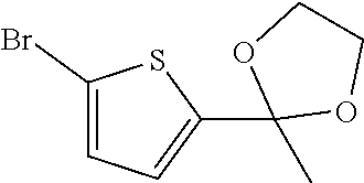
C1(Br)=CC=C(C2(C)OCCO2)S1
